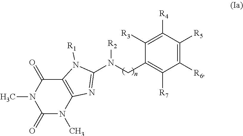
N(CC1=C([R7])C([R6])=C([R5])C([R4])=C1[R3])(C1=NC2=C(C(=O)N(C)C(=O)N2C)N1[R1])[R2]
